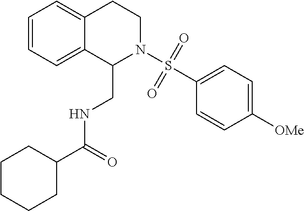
C1=CC=C2C(=C1)CCN(S(C1=CC=C([OMe])C=C1)(=O)=O)C2CNC(C1CCCCC1)=O
